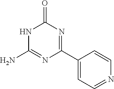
O=C1NC(N)=NC(C2=CC=NC=C2)=N1
